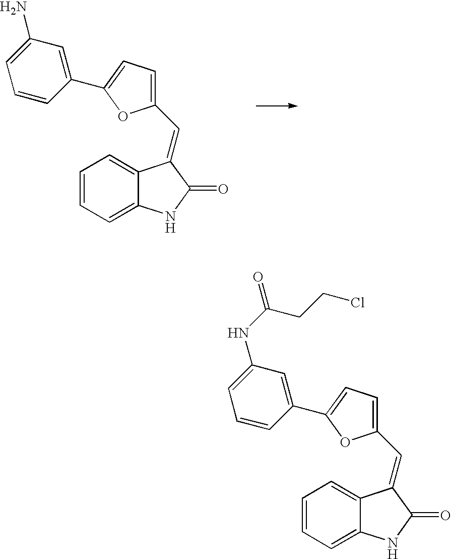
C1=CC=C2C(=C1)C(=CC1=CC=C(C3=CC(N)=CC=C3)O1)C(=O)N2.C1=CC=C2C(=C1)C(=CC1=CC=C(C3=CC(NC(=O)CCCl)=CC=C3)O1)C(=O)N2
